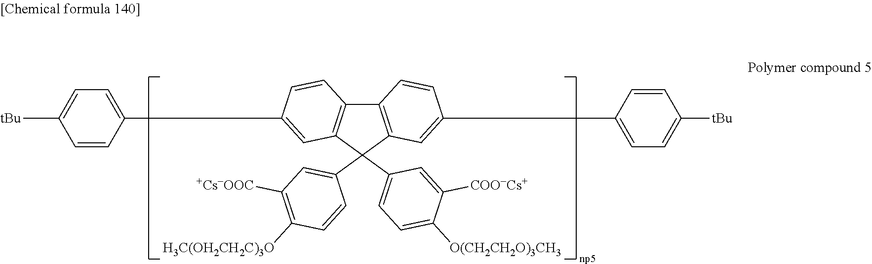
C1(C2=CC3=C(C4=C(C3(C3=CC=C([O(CH2CH2O)3CH3])C([COO-Cs+])=C3)C3=CC([+Cs-OOC])=C([H3C(OH2CH2C)3O])C=C3)C=C(C3=CC=C([tBu])C=C3)C=C4)C=C2)=CC=C([tBu])C=C1
